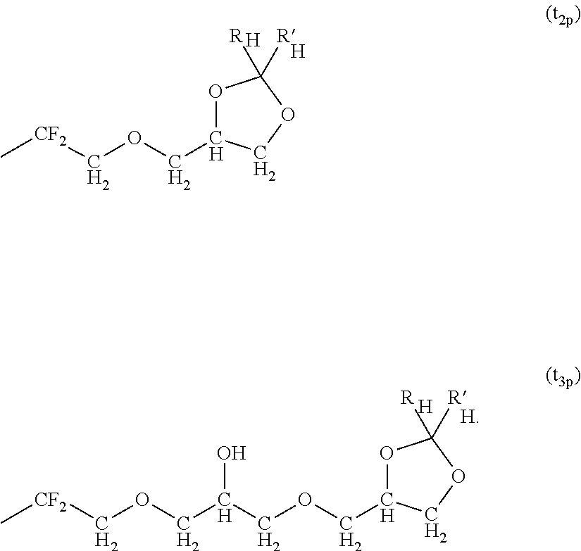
O1C(COC[CF2]C)COC1([R])[R].[H].[H].O1C(COCC(COC[CF2]C)O)COC1([R])[R].[H].[H]
